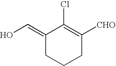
OC=C1CCCC([CHO])=C1Cl
